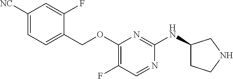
C1([NC])=CC=C(COC2=C(F)C=NC(NC3CCNC3)=N2)C(F)=C1
